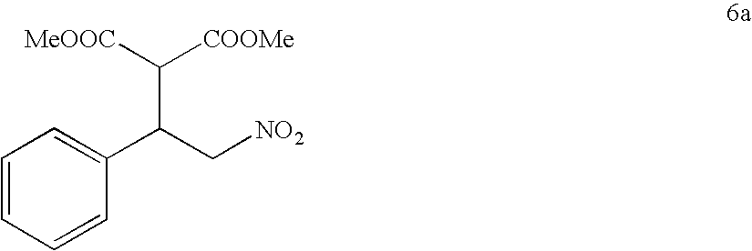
C1=CC=CC(C(C[NO2])C([MeOOC])[COOMe])=C1
